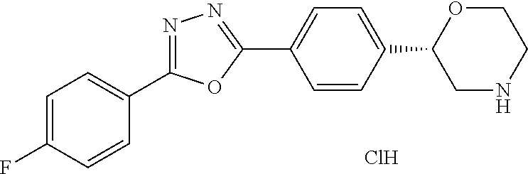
FC1=CC=C(C2=NN=C(C3=CC=C(C4CNCCO4)C=C3)O2)C=C1.Cl
